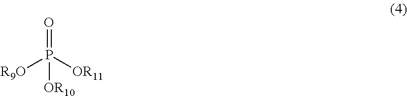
[R9O]P([OR11])(=O)[OR10]
